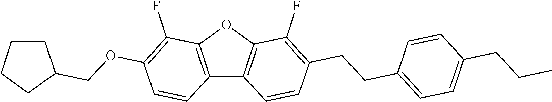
C12=C(OC3=C1C=CC(CCC1=CC=C(CCC)C=C1)=C3F)C(F)=C(OCC1CCCC1)C=C2
